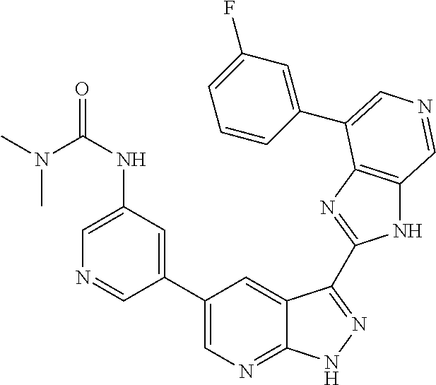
C1(C2=CN=C3C(=C2)C(C2=NC4=C(N2)C=NC=C4C2=CC(F)=CC=C2)=NN3)=CC(NC(N(C)C)=O)=CN=C1
